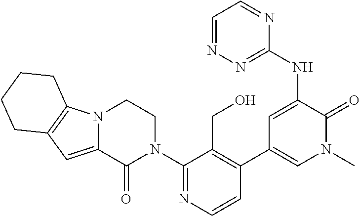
C1(N2CCN3C(=CC4=C3CCCC4)C2=O)=NC=CC(C2=CN(C)C(=O)C(NC3=NN=CC=N3)=C2)=C1CO
